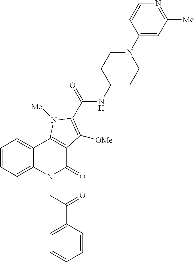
C1=CC=C2C(=C1)C1=C(C(=O)N2CC(C2=CC=CC=C2)=O)C([OMe])=C(C(=O)NC2CCN(C3=CC([Me])=NC=C3)CC2)N1[Me]
